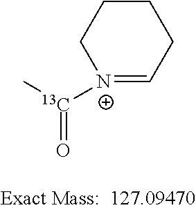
[N+]1([13C](C)=O)=CCCCC1
